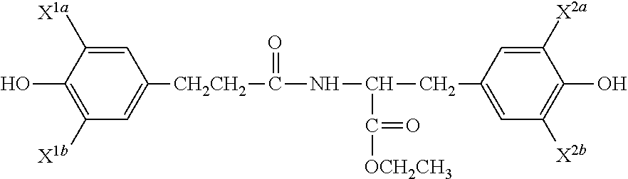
C1=C([X1a])C(O)=C([X1b])C=C1[CH2CH2]C(NC(C([OCH2CH3])=O)CC1=CC([X2b])=C(O)C([X2a])=C1)=O
